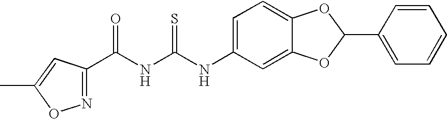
C(NC(NC1=CC=C2C(=C1)OC(C1=CC=CC=C1)O2)=S)(=O)C1=NOC(C)=C1
